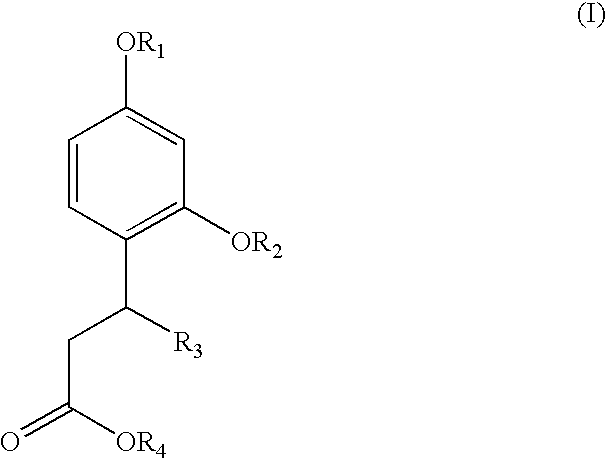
C1=CC(C(CC(=O)[OR4])[R3])=C([OR2])C=C1[OR1]
